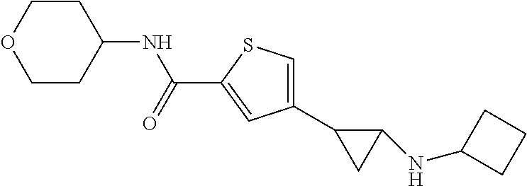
C1(C2CC2NC2CCC2)=CSC(C(NC2CCOCC2)=O)=C1
